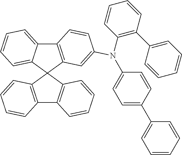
C12=C(C3(C4=CC=CC=C14)C1=C(C4=C3C=CC=C4)C=CC=C1)C=C(N(C1=CC=C(C3=CC=CC=C3)C=C1)C1=C(C3=CC=CC=C3)C=CC=C1)C=C2
